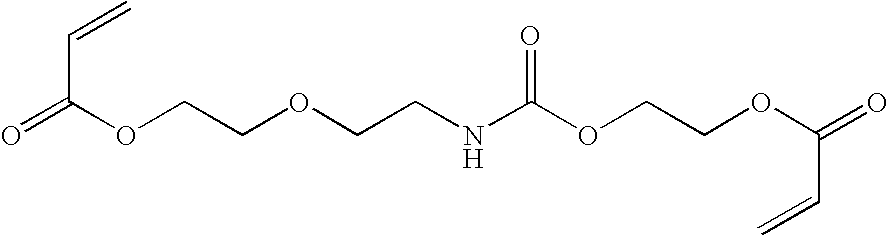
O=C(OCCOCCNC(OCCOC(=O)C=C)=O)C=C
